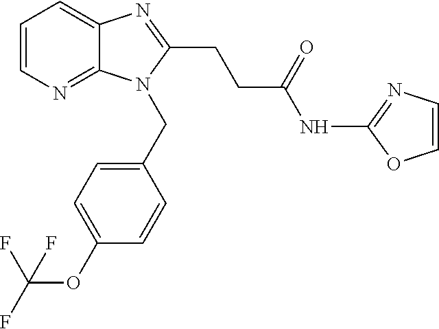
C1=CN=C2C(=C1)N=C(CCC(NC1=NC=CO1)=O)N2CC1=CC=C(OC(F)(F)F)C=C1
